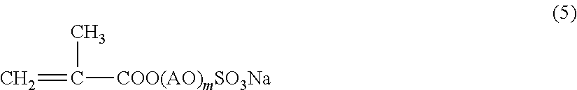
C=C([COO(AO)mSO3Na])C
